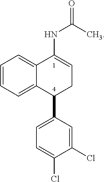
N(C1=CCC(C2=CC=C(Cl)C(Cl)=C2)C2=CC=CC=C12)C(C)=O
